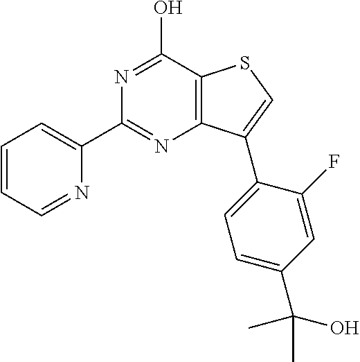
C1=CC=NC(C2=NC3=C(C(O)=N2)SC=C3C2=CC=C(C(O)(C)C)C=C2F)=C1
